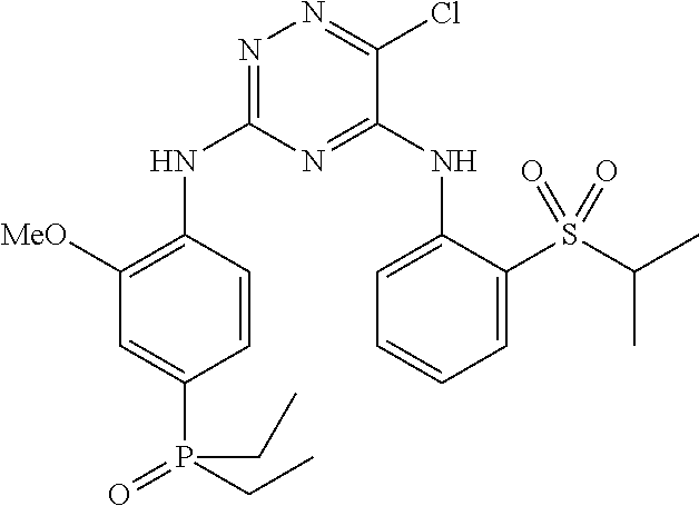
N1=C(NC2=C([MeO])C=C(P(CC)(=O)CC)C=C2)N=C(NC2=CC=CC=C2S(C(C)C)(=O)=O)C(Cl)=N1
